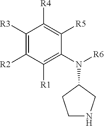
C1NCC(N(C2=C([R1])C([R2])=C([R3])C([R4])=C2[R5])[R6])C1
